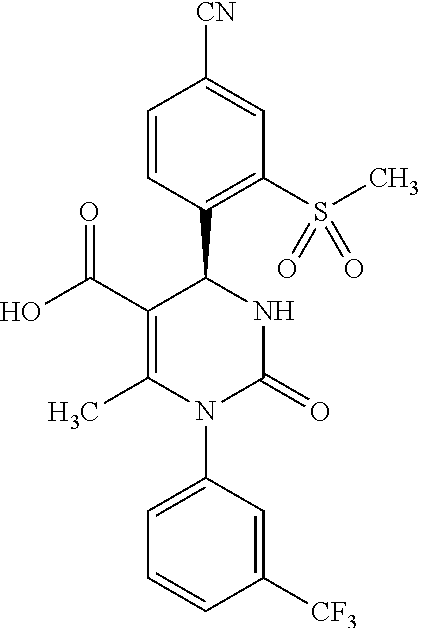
C1=CC(C2C(C(O)=O)=C(C)N(C3=CC=CC([CF3])=C3)C(=O)N2)=C(S(C)(=O)=O)C=C1[CN]
